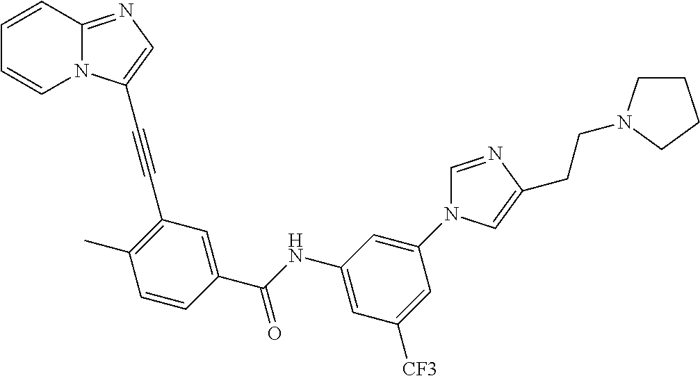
C1=CC2=NC=C(C#CC3=C(C)C=CC(C(NC4=CC([CF3])=CC(N5C=NC(CCN6CCCC6)=C5)=C4)=O)=C3)N2C=C1
